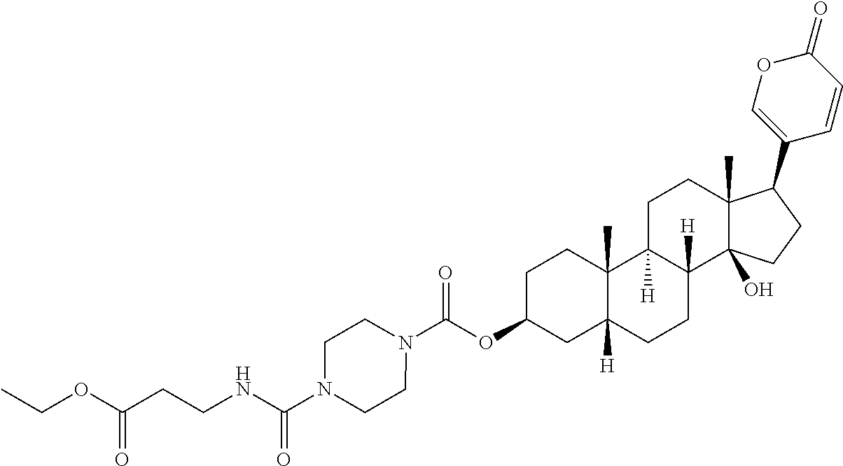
C(OC1CC2([H])C(C)(CC1)C1([H])C([H])(CC2)C2(O)C(C)(CC1)C(C1=COC(=O)C=C1)CC2)(=O)N1CCN(C(NCCC(OCC)=O)=O)CC1
